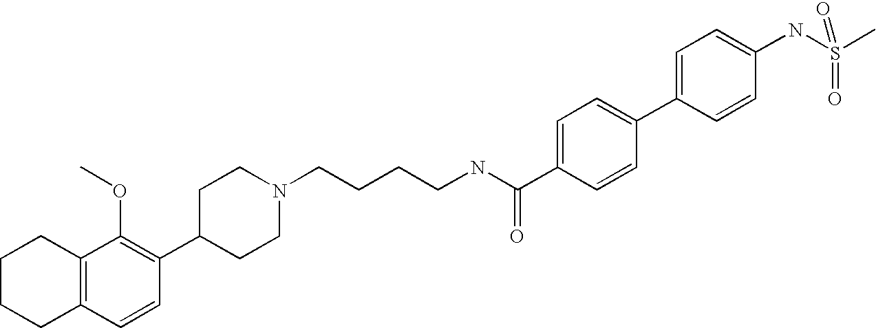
C1(C2=C(OC)C3=C(C=C2)CCCC3)CCN(CCCCNC(C2=CC=C(C3=CC=C(NS(=O)(C)=O)C=C3)C=C2)=O)CC1
